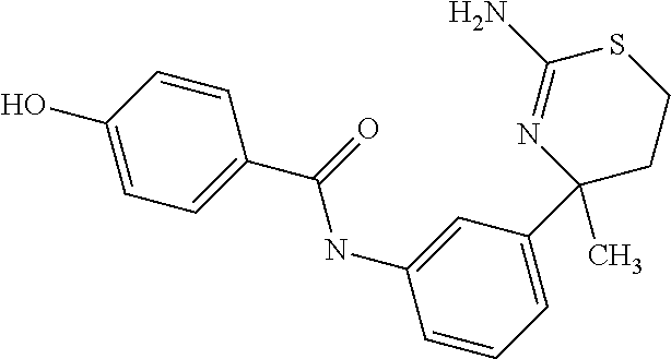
C1=CC(O)=CC=C1C(=O)NC1=CC(C2(C)CCSC(N)=N2)=CC=C1
